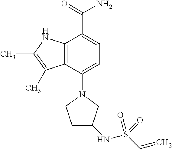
C1(N2CCC(NS(=O)(C=C)=O)C2)=CC=C(C(=O)N)C2=C1C(C)=C(C)N2
